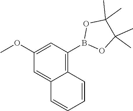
O1B(C2=C3C(=CC(OC)=C2)C=CC=C3)OC(C)(C)C1(C)C
